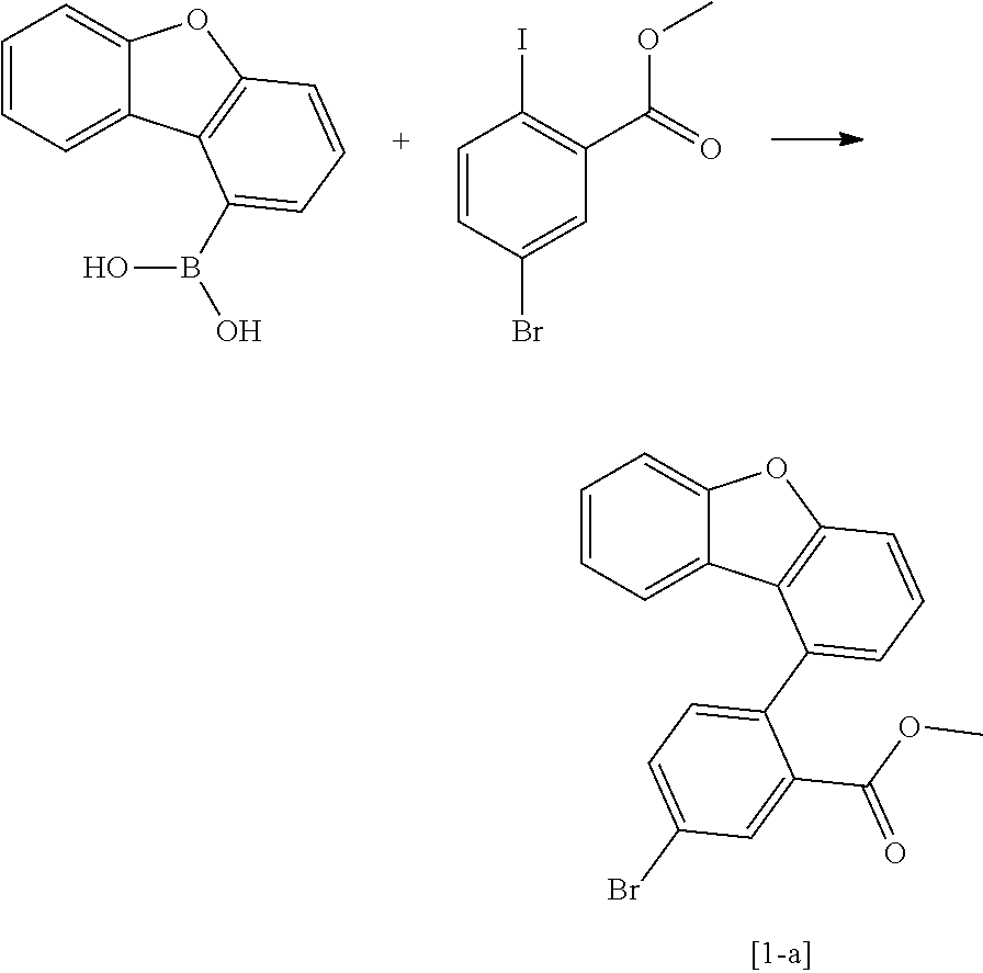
C1=CC=C2C(=C1)OC1=C2C(C2=CC=C(Br)C=C2C(OC)=O)=CC=C1.C1=CC=C2C(=C1)OC1=C2C(B(O)O)=CC=C1.C1=CC(Br)=CC(C(=O)OC)=C1I
